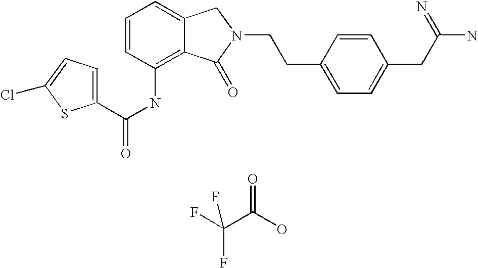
C1=C2C(=C(NC(=O)C3=CC=C(Cl)S3)C=C1)C(=O)N(CCC1=CC=C(CC(N)=N)C=C1)C2.O=C(O)C(F)(F)F
